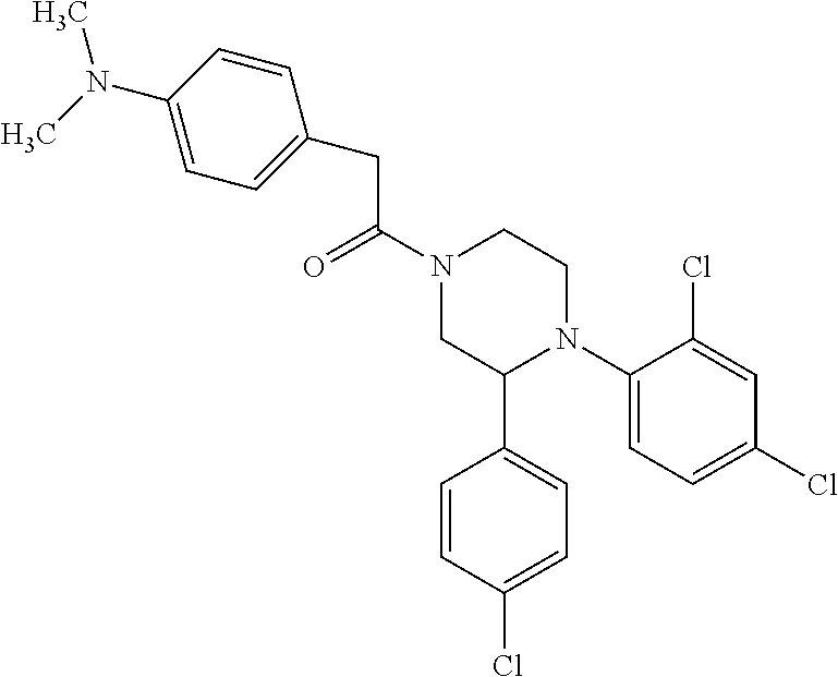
C(C(N1CC(C2=CC=C(Cl)C=C2)N(C2=CC=C(Cl)C=C2Cl)CC1)=O)C1=CC=C(N(C)C)C=C1
